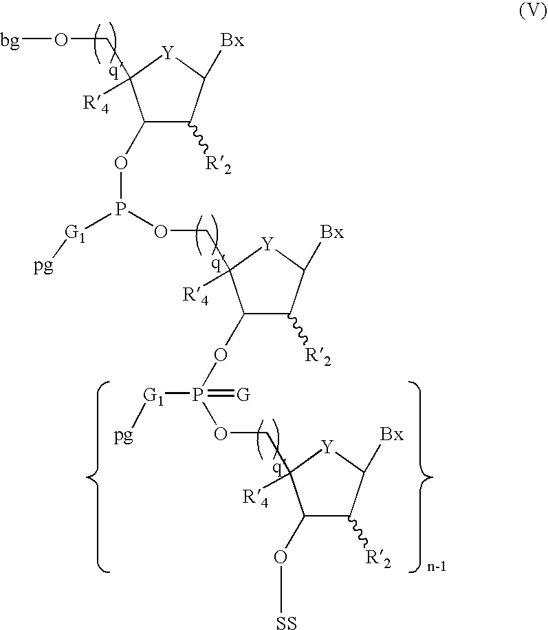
C1(OP([G1][pg])OCC2([R4])C(OP(=[G])([G1][pg])OCC3([R4])C(O[SS])C([R2])C([Bx])[Y]3)C([R2])C([Bx])[Y]2)C([R2])C([Bx])[Y]C1(CO[bg])[R4]
